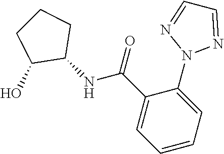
C1(N2N=CC=N2)=CC=CC=C1C(NC1CCCC1O)=O
